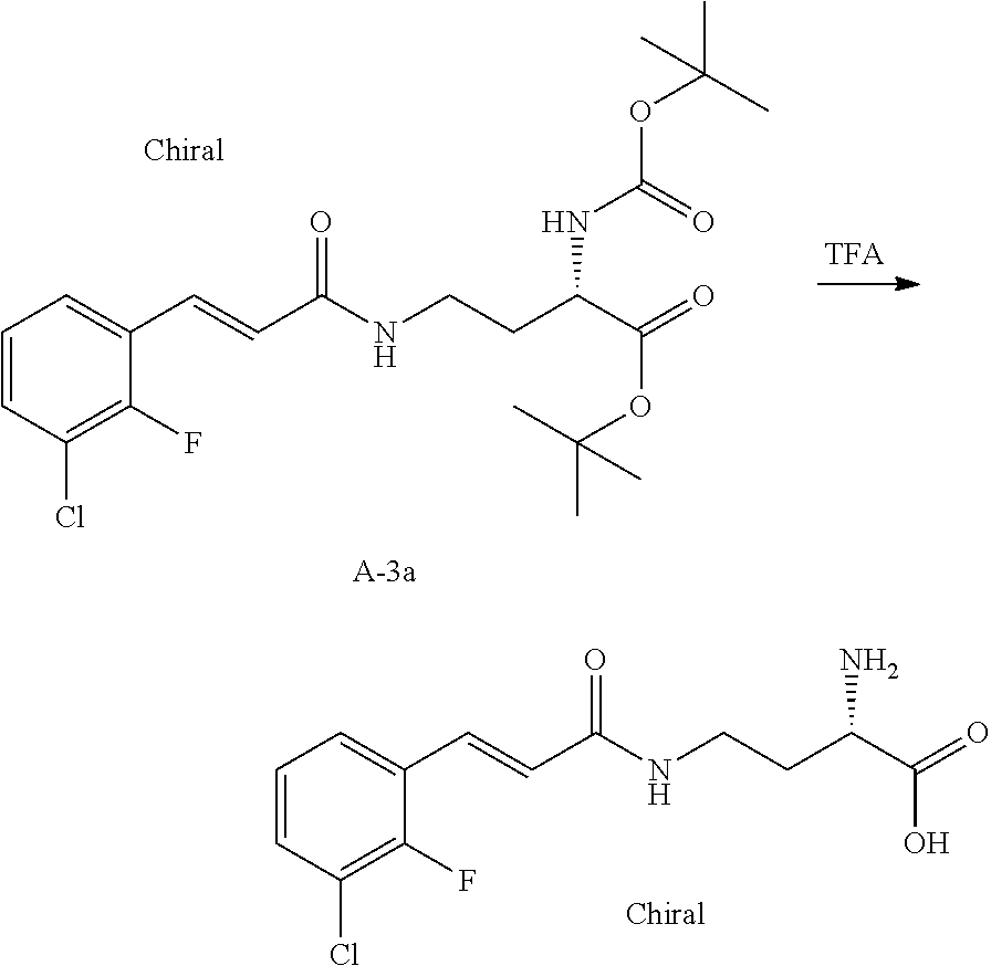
C1=CC(Cl)=C(F)C(C=CC(=O)NCCC(N)C(O)=O)=C1.C1=CC(Cl)=C(F)C(C=CC(=O)NCCC(NC(OC(C)(C)C)=O)C(OC(C)(C)C)=O)=C1
